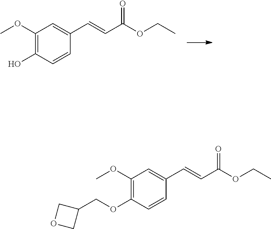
C1(OC)=C(O)C=CC(C=CC(OCC)=O)=C1.C1(OC)=C(OCC2COC2)C=CC(C=CC(OCC)=O)=C1
